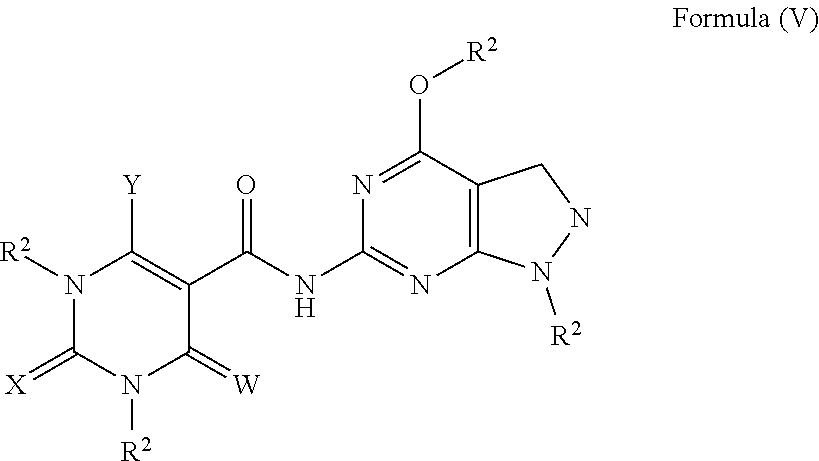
N1([R2])C(=[X])N([R2])C(=[W])C(C(NC2=NC3=C(C(O[R2])=N2)CNN3[R2])=O)=C1[Y]
